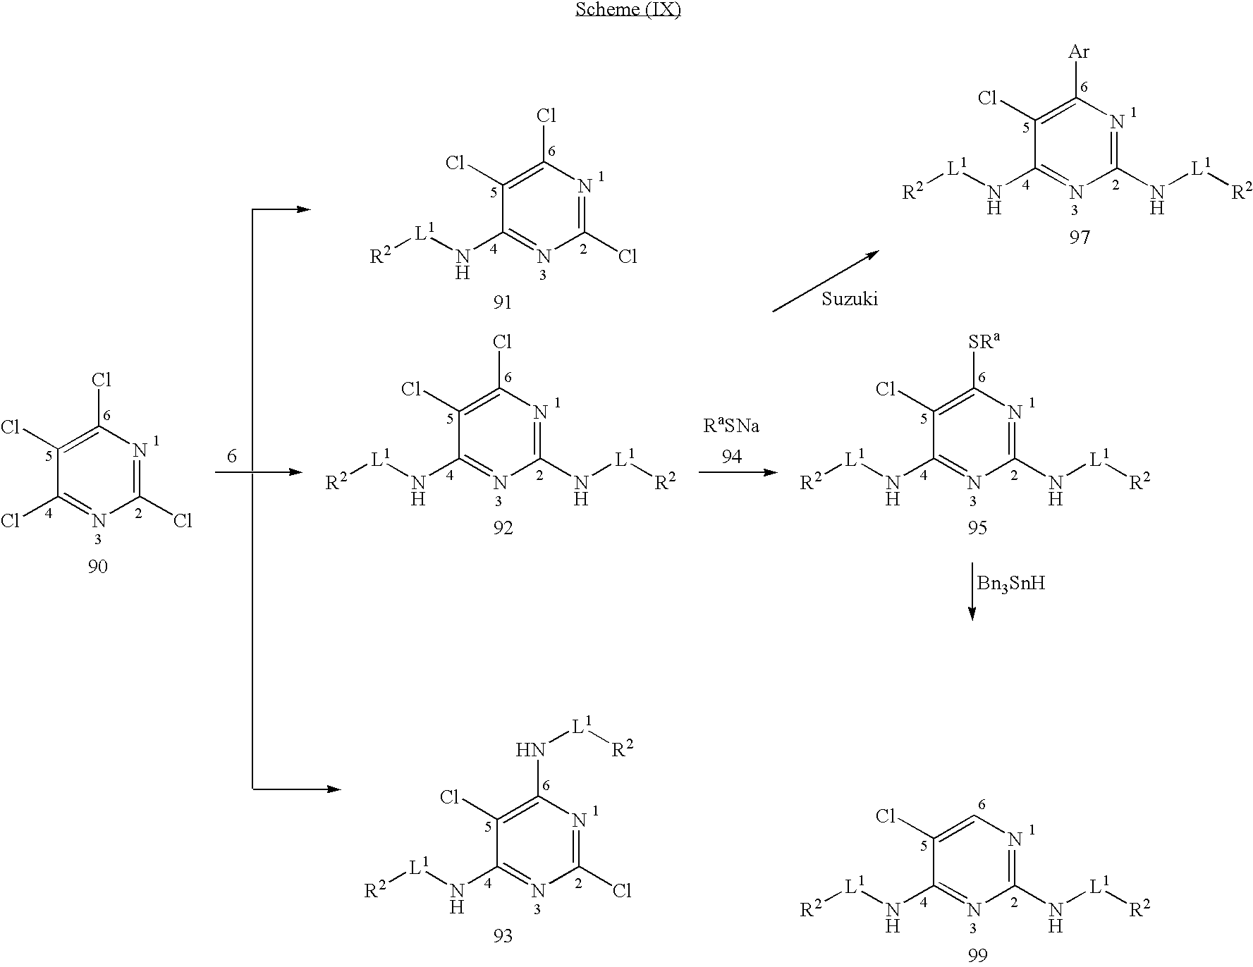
C1(Cl)=NC(Cl)=C(Cl)C(Cl)=N1.C1(Cl)=NC(Cl)=C(Cl)C(N[L1][R2])=N1.C1(N[L1][R2])=NC(Cl)=C(Cl)C(N[L1][R2])=N1.C1(Cl)=NC(N[L1][R2])=C(Cl)C(N[L1][R2])=N1.[RaSNa].C1(N[L1][R2])=NC([SRa])=C(Cl)C(N[L1][R2])=N1.[Bn3SnH].C1(N[L1][R2])=NC=C(Cl)C(N[L1][R2])=N1.C1(N[L1][R2])=NC([Ar])=C(Cl)C(N[L1][R2])=N1
